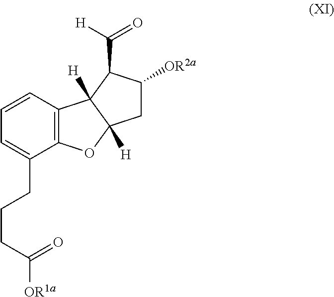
C12=C(C=CC=C1CCCC([OR1a])=O)C1([H])C([H])(O2)CC([OR2a])C1C(=O)[H]
